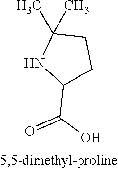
C1(C(O)=O)CCC(C)(C)N1
